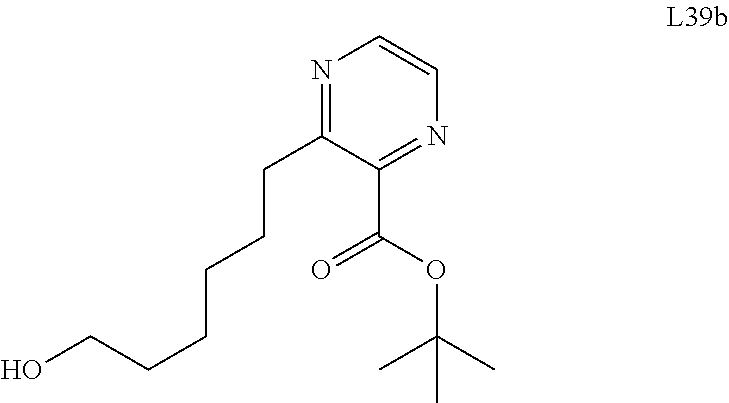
N1=C(CCCCCCO)C(C(=O)OC(C)(C)C)=NC=C1
